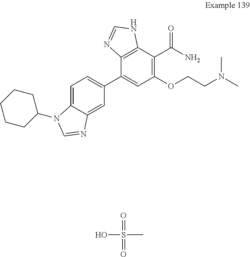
C1=C2C(=CC=C1C1=CC(OCCN(C)C)=C(C(N)=O)C3=C1N=CN3)N(C1CCCCC1)C=N2.OS(C)(=O)=O
